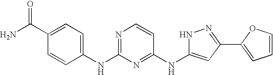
C1(C(N)=O)=CC=C(NC2=NC=CC(NC3=CC(C4=CC=CO4)=NN3)=N2)C=C1
